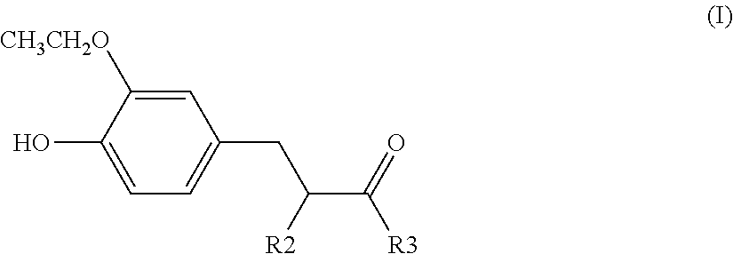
C1(O)=CC=C(CC(C([R3])=O)[R2])C=C1[CH3CH2O]
